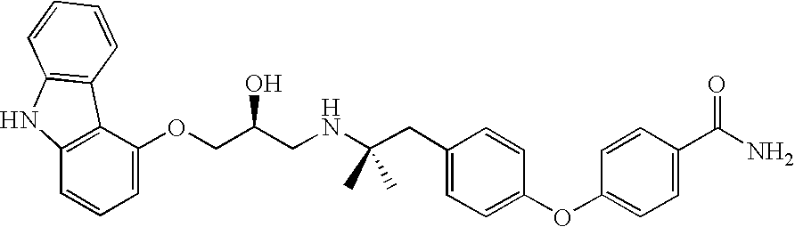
C1=C(OCC(CNC(CC2=CC=C(OC3=CC=C(C(N)=O)C=C3)C=C2)(C)C)O)C2=C(C=C1)NC1=C2C=CC=C1
